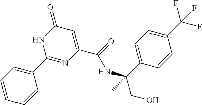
N1C(=O)C=C(C(=O)NC(C2=CC=C(C(F)(F)F)C=C2)(CO)C)N=C1C1=CC=CC=C1
